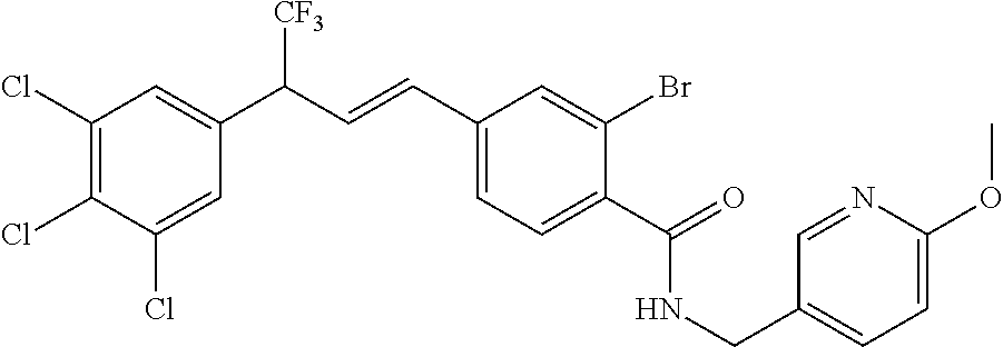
C1(Cl)=C(Cl)C(Cl)=CC(C(C=CC2=CC=C(C(NCC3=CC=C(OC)N=C3)=O)C(Br)=C2)[CF3])=C1
